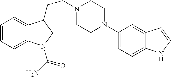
C1=CC=C2C(=C1)C(CCN1CCN(C3=CC=C4C(=C3)C=CN4)CC1)CN2C(=O)N
